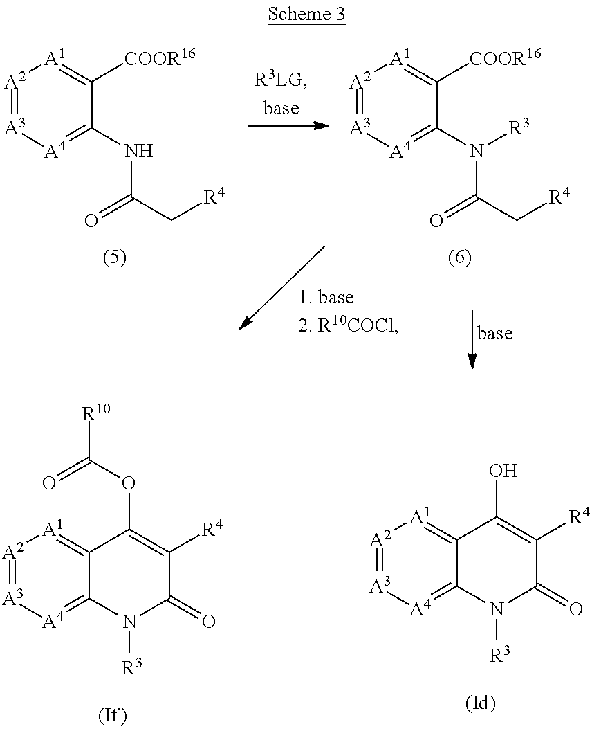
[A2]1=[A3][A4]=C2C(=[A1]1)C(OC(=O)[R10])=C([R4])C(=O)N2[R3].[A2]1=[A3][A4]=C2C(=[A1]1)C(O)=C([R4])C(=O)N2[R3].[A2]1=[A3][A4]=C(NC(C[R4])=O)C([COOR16])=[A1]1.[A2]1=[A3][A4]=C(N(C(C[R4])=O)[R3])C([COOR16])=[A1]1
